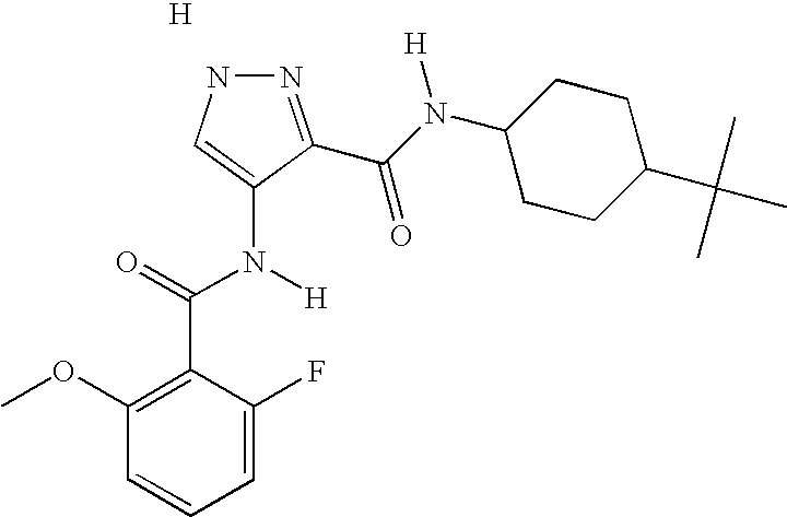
N1N=C(C(N(C2CCC(C(C)(C)C)CC2)[H])=O)C(N(C(=O)C2=C(OC)C=CC=C2F)[H])=C1.[H]
